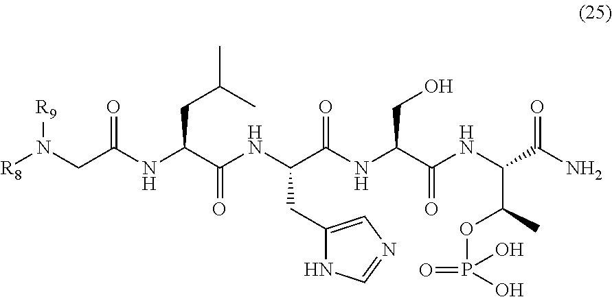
C(NC(C(=O)NC(C(NC(C(NC(C(N)=O)C(C)OP(=O)(O)O)=O)CO)=O)CC1=CN=CN1)CC(C)C)(=O)CN([R9])[R8]
